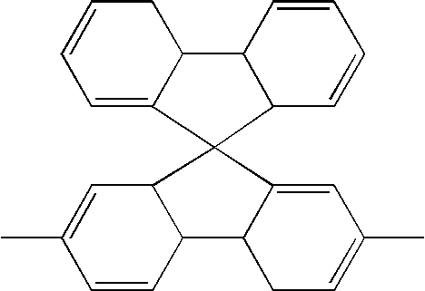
C1=C2C(CC=C1)C1C(C=CC=C1)C21C2C(C=CC(C)=C2)C2CC=C(C)C=C21
